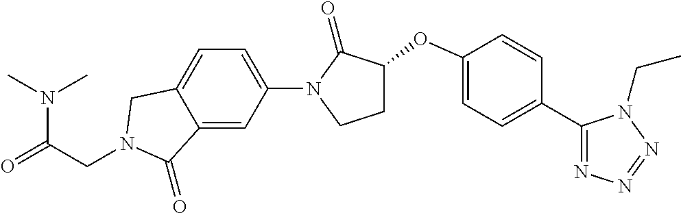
N(C(=O)CN1CC2=CC=C(N3C(=O)C(OC4=CC=C(C5=NN=NN5CC)C=C4)CC3)C=C2C1=O)(C)C
